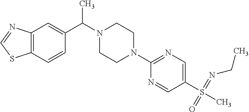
C12=C(C=CC(C(N3CCN(C4=NC=C(S(C)(=NCC)=O)C=N4)CC3)C)=C1)SC=N2
